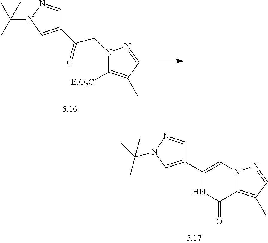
C1(C(CN2C([EtO2C])=C(C)C=N2)=O)=CN(C(C)(C)C)N=C1.C1(C2=CN3C(=C(C)C=N3)C(=O)N2)=CN(C(C)(C)C)N=C1
